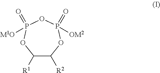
C1([R1])C([R2])OP(=O)([OM2])OP(=O)([M1O])O1
